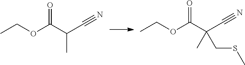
CCOC(C(C#N)C)=O.CCOC(C(C#N)(CSC)C)=O
